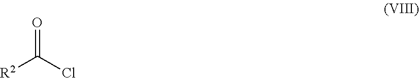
O=C(Cl)[R2]
